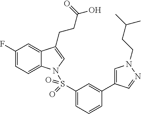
C1(F)=CC=C2C(=C1)C(CCC(O)=O)=CN2S(C1=CC=CC(C2=CN(CCC(C)C)N=C2)=C1)(=O)=O
